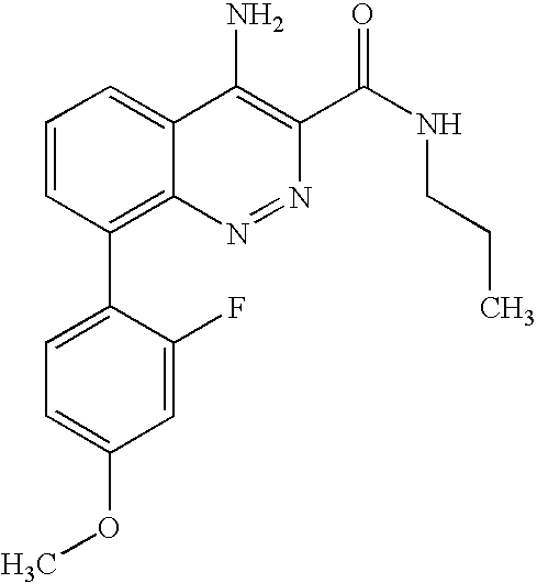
C1=CC(C2=CC=C(OC)C=C2F)=C2C(=C1)C(N)=C(C(NCCC)=O)N=N2
